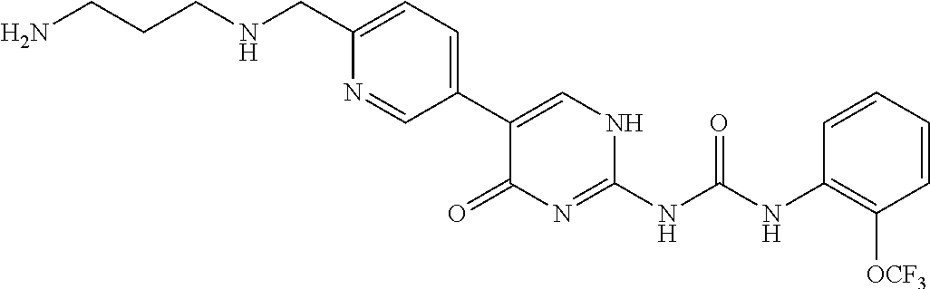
C1(C2=CNC(NC(NC3=C([OCF3])C=CC=C3)=O)=NC2=O)=CC=C(CNCCCN)N=C1
